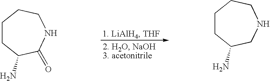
C1CC(N)C(=O)NCC1.C1CC(N)CNCC1
